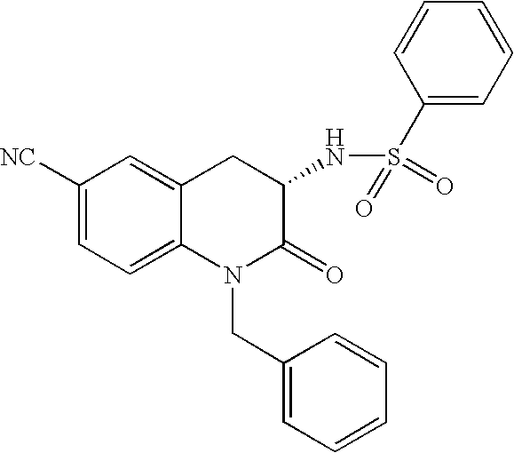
C1([NC])=CC=C2C(=C1)CC(NS(C1=CC=CC=C1)(=O)=O)C(=O)N2CC1=CC=CC=C1
